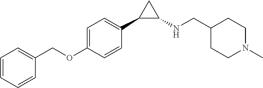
C1=CC(OCC2=CC=CC=C2)=CC=C1C1C(NCC2CCN(C)CC2)C1
